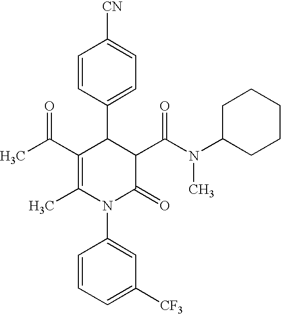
C1=CC(C2C(C(C)=O)=C(C)N(C3=CC([CF3])=CC=C3)C(=O)C2C(N(C)C2CCCCC2)=O)=CC=C1[CN]
